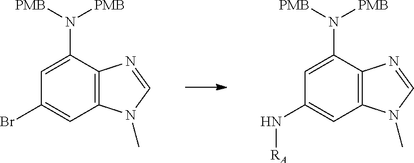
C1=C(N([PMB])[PMB])C2=C(C=C1Br)N(C)C=N2.C1=C(N([PMB])[PMB])C2=C(C=C1N[RA])N(C)C=N2
